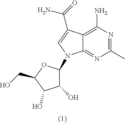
C1(C)=NC(N)=C2C(=N1)N(C1C(O)C(O)C(CO)O1)C=C2C(=O)N
